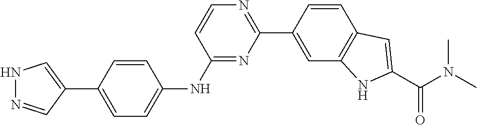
C1=CC(C2=NC=CC(NC3=CC=C(C4=CNN=C4)C=C3)=N2)=CC2=C1C=C(C(N(C)C)=O)N2
